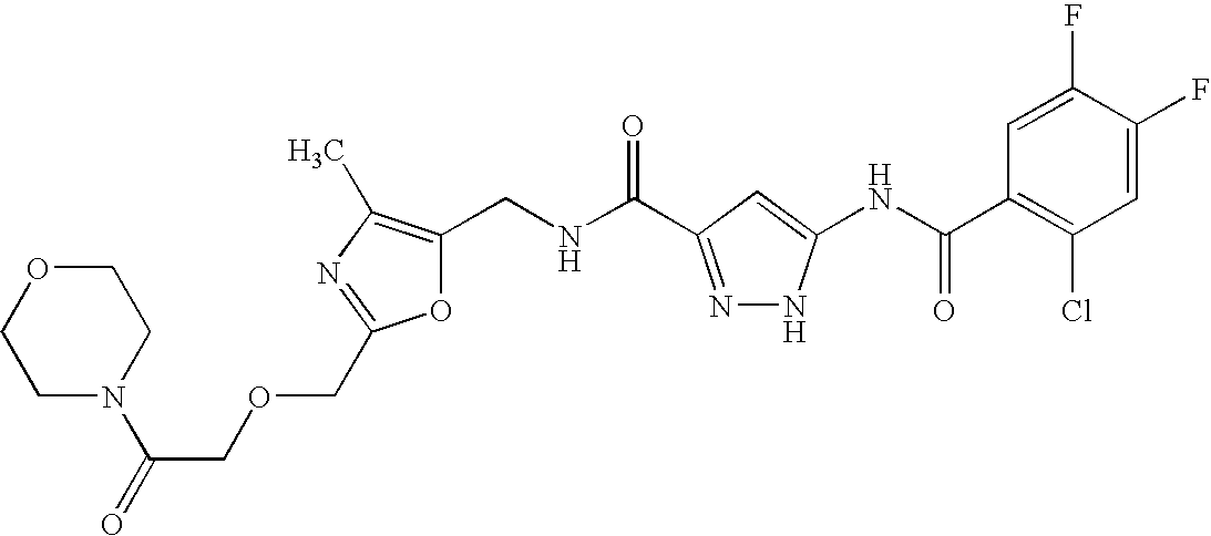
C1(CNC(=O)C2=NNC(NC(C3=C(Cl)C=C(F)C(F)=C3)=O)=C2)=C(C)N=C(COCC(N2CCOCC2)=O)O1
